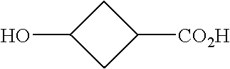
C1(O)CC([CO2H])C1
